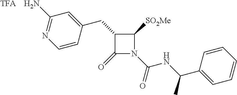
C1(=O)N(C(=O)NC(C2=CC=CC=C2)C)C([SO2Me])C1CC1=CC(N)=NC=C1.[TFA]
